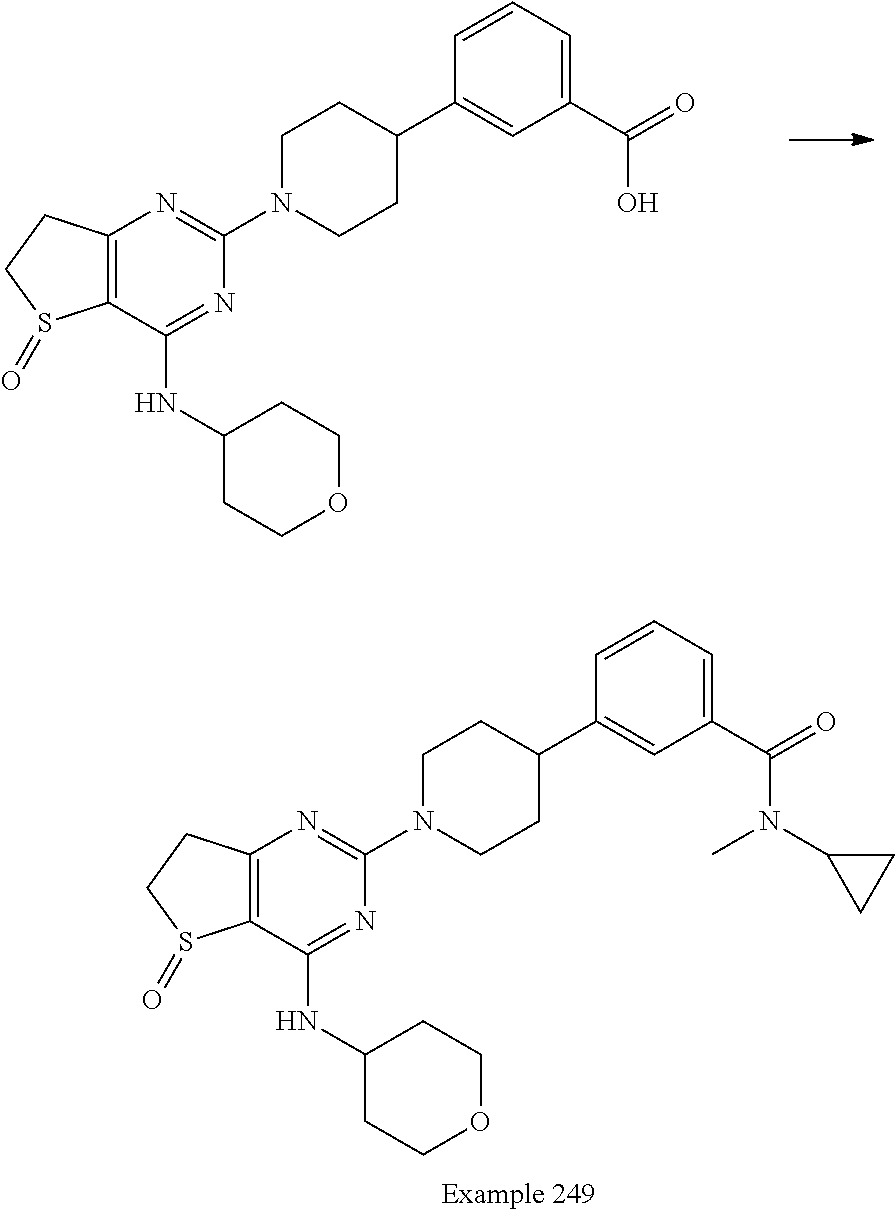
C12=C(C(NC3CCOCC3)=NC(N3CCC(C4=CC(C(O)=O)=CC=C4)CC3)=N1)S(=O)CC2.C12=C(C(NC3CCOCC3)=NC(N3CCC(C4=CC(C(N(C5CC5)C)=O)=CC=C4)CC3)=N1)S(=O)CC2
